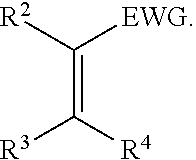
C(=C([R3])[R4])([EWG])[R2]
